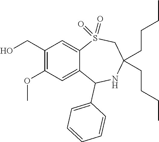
C1(CO)=C(OC)C=C2C(=C1)S(=O)(=O)CC(CCCC)(CCCC)NC2C1=CC=CC=C1
